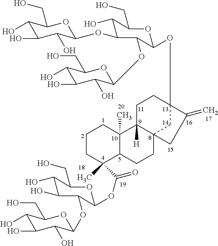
C1CC(C)(C(=O)OC2OC(CO)C(O)C(O)C2OC2OC(CO)C(O)C(O)C2O)C2C(C)(C1)C1([H])C3(CC2)CC(OC2OC(CO)C(O)C(OC4OC(CO)C(O)C(O)C4O)C2OC2OC(CO)C(O)C(O)C2O)(CC1)C(=C)C3
